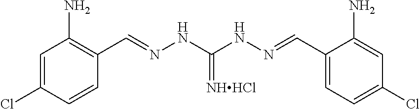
C1(C=NNC(NN=CC2=CC=C(Cl)C=C2N)=[NHHCl])=C(N)C=C(Cl)C=C1
